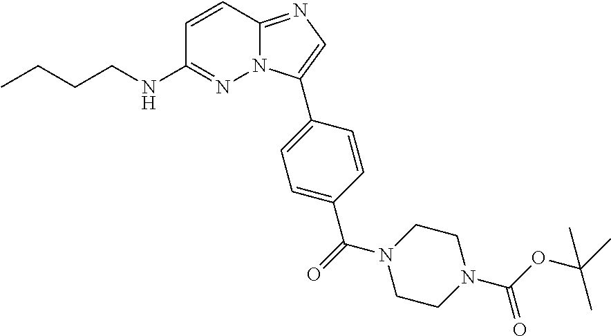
C1=CC2=NC=C(C3=CC=C(C(=O)N4CCN(C(OC(C)(C)C)=O)CC4)C=C3)N2N=C1NCCCC
